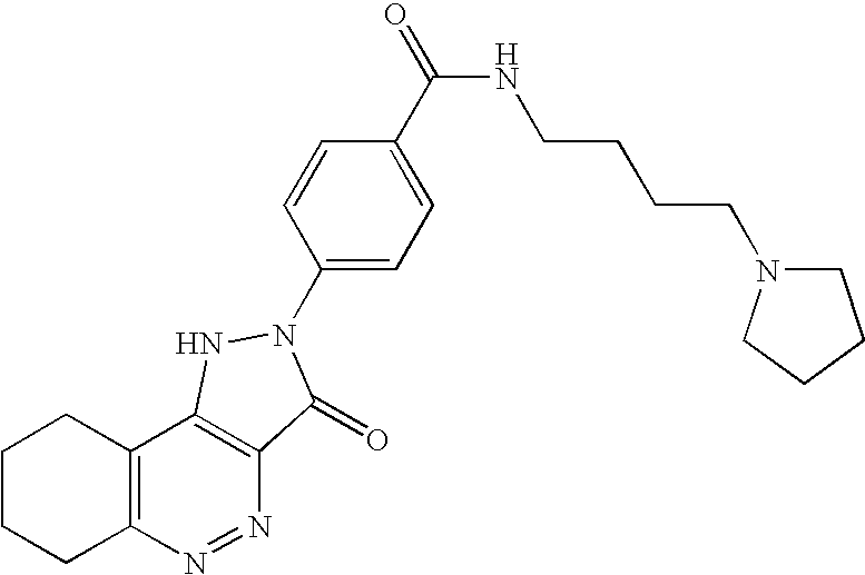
C12=C(N=NC3=C1NN(C1=CC=C(C(=O)NCCCCN4CCCC4)C=C1)C3=O)CCCC2
